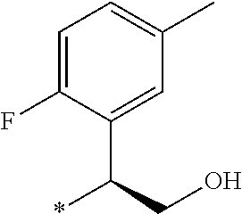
C1=C(F)C(C(CO)*)=CC(C)=C1
